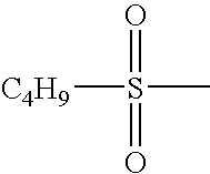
S(=O)(=O)(C)[C4H9]
